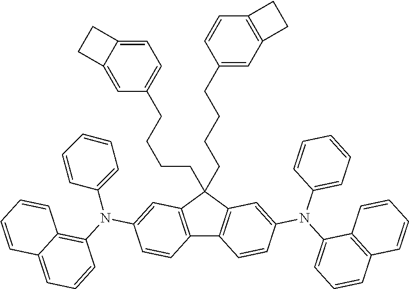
C12=C(C(CCCCC3=CC=C4C(=C3)CC4)(CCCCC3=CC4=C(C=C3)CC4)C3=C1C=CC(N(C1=CC=CC4=C1C=CC=C4)C1=CC=CC=C1)=C3)C=C(N(C1=C3C(=CC=C1)C=CC=C3)C1=CC=CC=C1)C=C2
